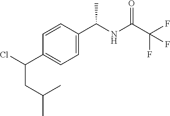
C1(C(Cl)CC(C)C)=CC=C(C(NC(=O)C(F)(F)F)C)C=C1
